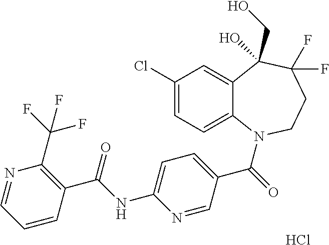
C12=CC(Cl)=CC=C1N(C(=O)C1=CC=C(NC(C3=C(C(F)(F)F)N=CC=C3)=O)N=C1)CCC(F)(F)C2(CO)O.Cl
